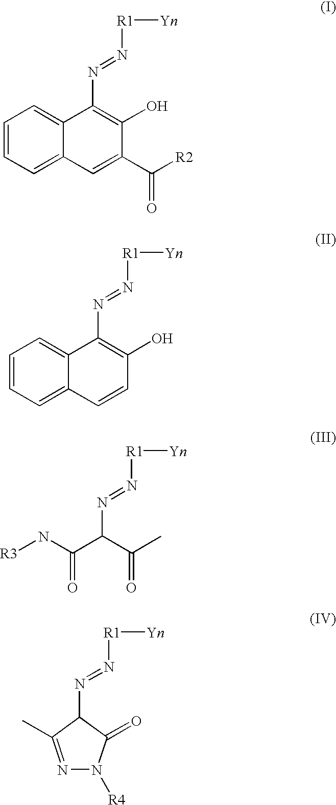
C1=CC=C2C(=C1)C(N=N[R1][Yn])=C(O)C(C([R2])=O)=C2.C1=CC=C2C(=C1)C(N=N[R1][Yn])=C(O)C=C2.[R3]NC(=O)C(C(=O)C)N=N[R1][Yn].C1(N=N[R1][Yn])C(C)=NN([R4])C1=O
